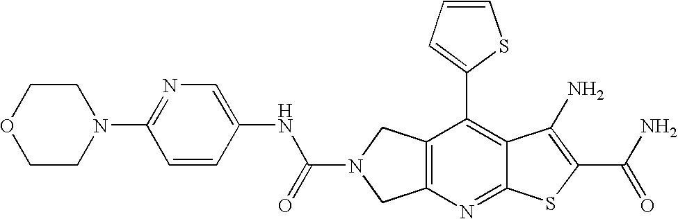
C12=C(N=C3C(=C1C1=CC=CS1)C(N)=C(C(N)=O)S3)CN(C(=O)NC1=CN=C(N3CCOCC3)C=C1)C2
